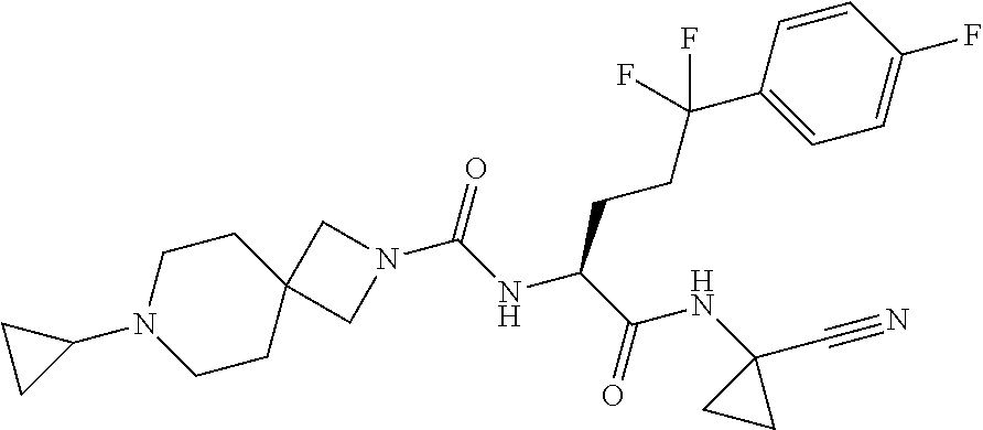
C1N(C2CC2)CCC2(C1)CN(C(NC(C(NC1(C#N)CC1)=O)CCC(C1=CC=C(F)C=C1)(F)F)=O)C2
